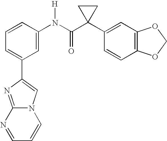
C1=C(N(C(C2(C3=CC4=C(C=C3)OCO4)CC2)=O)[H])C=CC=C1C1=CN2C(=N1)N=CC=C2
